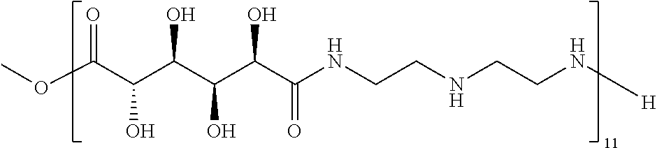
N(CCNCCN[H])C(C(C(C(C(C(OC)=O)O)O)O)O)=O
